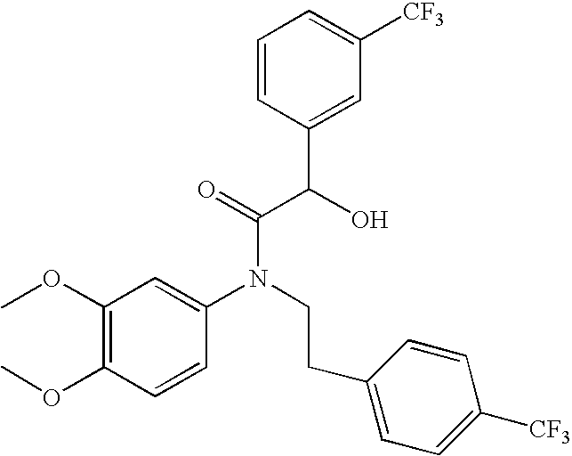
C1(OC)=C(OC)C=CC(N(CCC2=CC=C([CF3])C=C2)C(=O)C(C2=CC([CF3])=CC=C2)O)=C1
